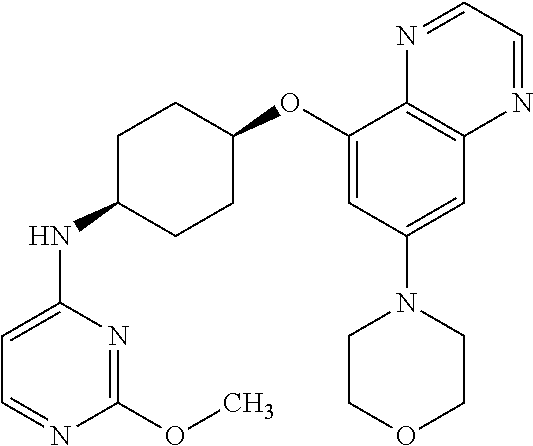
C1(OC)=NC(NC2CCC(OC3=CC(N4CCOCC4)=CC4=C3N=CC=N4)CC2)=CC=N1
